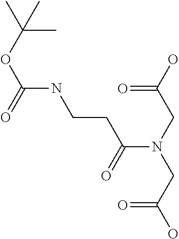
O=C(O)CN(CC(O)=O)C(=O)CCNC(=O)OC(C)(C)C
